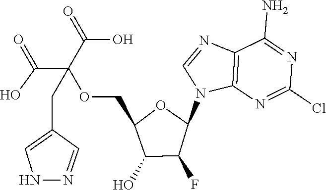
C12=C(N=C(Cl)N=C1N)N(C1OC(COC(C(=O)O)(C(=O)O)CC3=CNN=C3)C(O)C1F)C=N2
